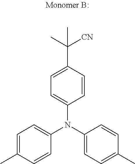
C1=C(C)C=CC(N(C2=CC=C(C([CN])(C)C)C=C2)C2=CC=C(C)C=C2)=C1
